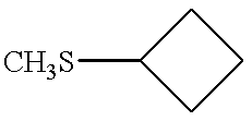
[CH3S]C1CCC1
